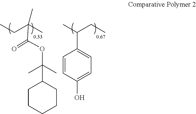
C1(C(CC)C)=CC=C(O)C=C1.C(OC(=O)C(C)(CC)C)(C)(C)C1CCCCC1
